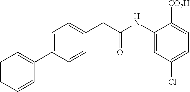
C1=C(C2=CC=CC=C2)C=CC(CC(NC2=CC(Cl)=CC=C2[CO2H])=O)=C1
